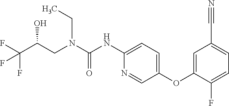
C1(NC(N(CC(C(F)(F)F)O)CC)=O)=CC=C(OC2=CC(C#N)=CC=C2F)C=N1
